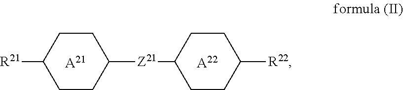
C1CC([Z21]C2CCC([R22])CC2)CCC1[R21].[A21].[A22]
